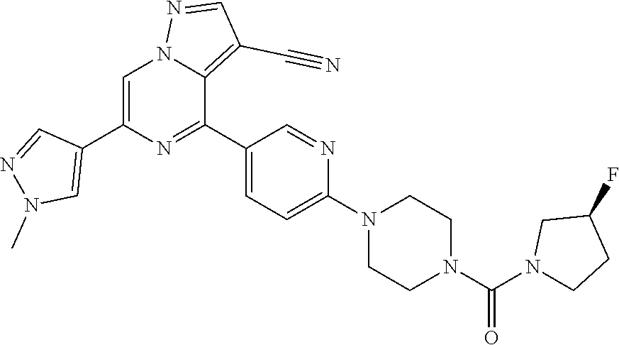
C1=C(C2=CN(C)N=C2)N=C(C2=CC=C(N3CCN(C(N4CCC(F)C4)=O)CC3)N=C2)C2=C(C#N)C=NN12
